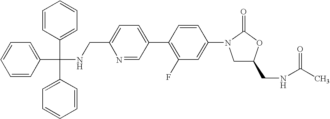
C1=CC(C(C2=CC=CC=C2)(C2=CC=CC=C2)NCC2=CC=C(C3=C(F)C=C(N4C(=O)OC(CNC(C)=O)C4)C=C3)C=N2)=CC=C1
